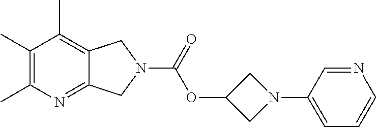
C1(C)=C(C)N=C2C(=C1C)CN(C(=O)OC1CN(C3=CC=CN=C3)C1)C2
